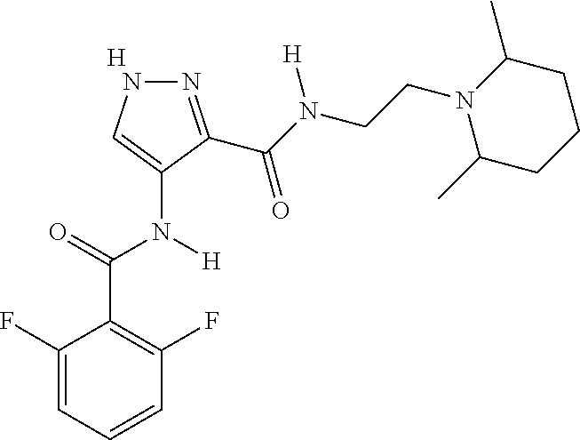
C1=CC=C(F)C(C(=O)N(C2=CNN=C2C(N(CCN2C(C)CCCC2C)[H])=O)[H])=C1F.[H]
